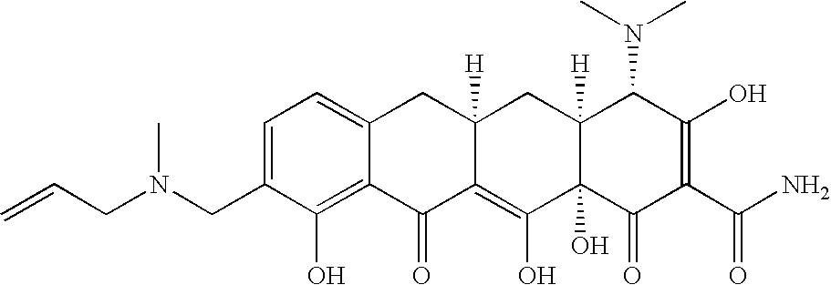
C1(CN(CC=C)C)=CC=C2C(=C1O)C(=O)C1=C(O)C3(O)C([H])(CC1([H])C2)C(N(C)C)C(O)=C(C(N)=O)C3=O
